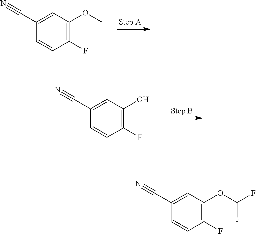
C1(F)=C(OC)C=C(C#N)C=C1.C1(F)=C(O)C=C(C#N)C=C1.C1(F)=C(OC(F)F)C=C(C#N)C=C1
